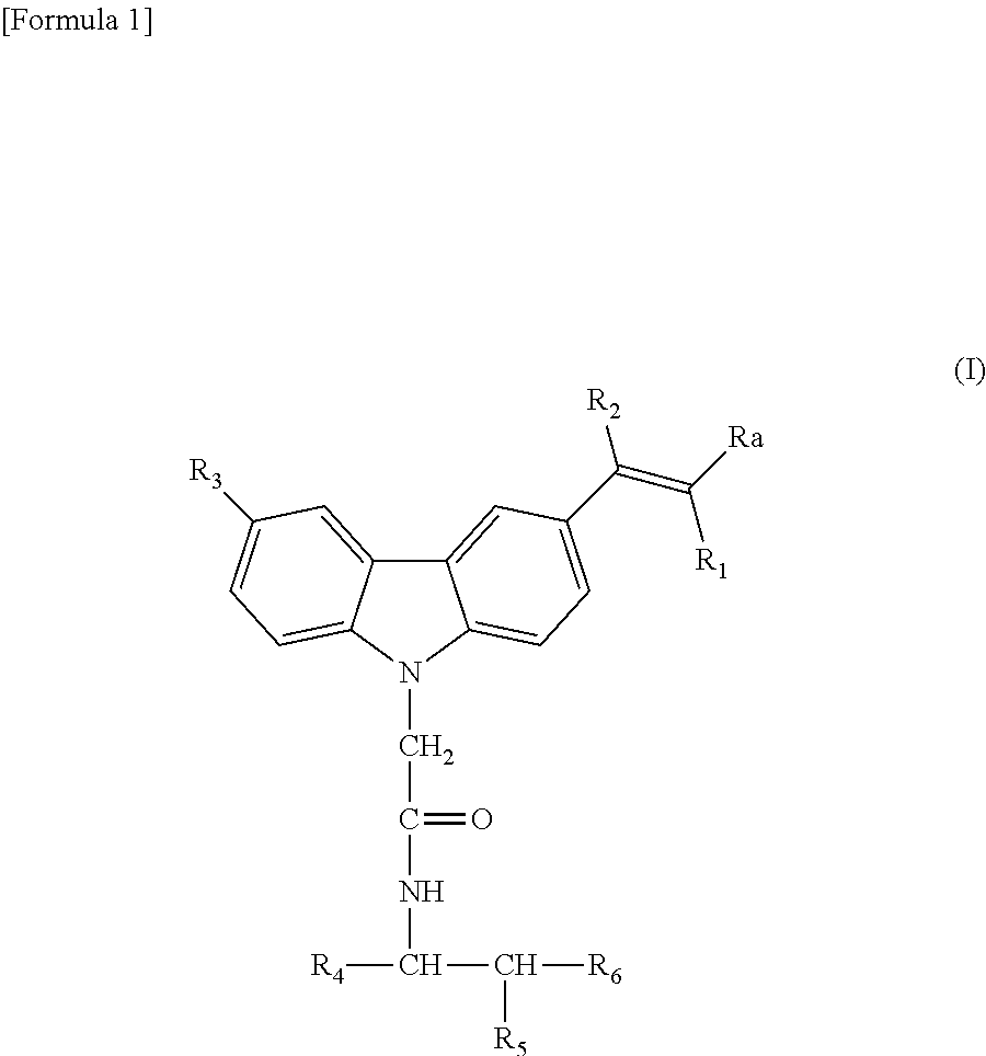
C12=CC(C(=C([Ra])[R1])[R2])=CC=C1N(CC(NC([R4])C([R6])[R5])=O)C1=CC=C([R3])C=C21
